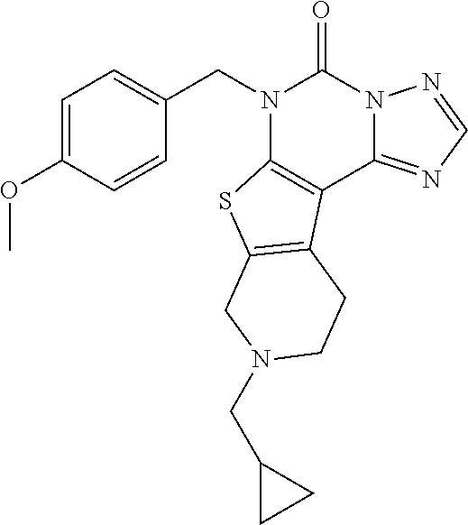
C1=C(OC)C=CC(CN2C3=C(C4=NC=NN4C2=O)C2=C(S3)CN(CC3CC3)CC2)=C1
